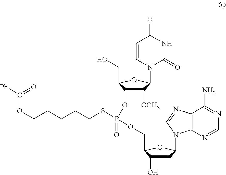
C1=CN(C2C([OCH3])C(OP(OCC3C(O)CC(N4C5=C(N=C4)C(N)=NC=N5)O3)(SCCCCCOC([Ph])=O)=O)C(CO)O2)C(=O)NC1=O
